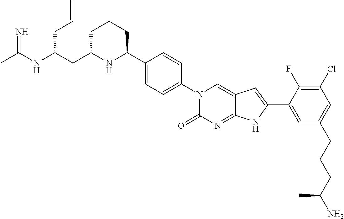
C1C(CC(NC(C)=N)CC=C)NC(C2=CC=C(N3C(=O)N=C4C(=C3)C=C(C3=CC(CCCC(N)C)=CC(Cl)=C3F)N4)C=C2)CC1
